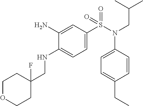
C1(N)=CC(S(N(C2=CC=C(CC)C=C2)CC(C)C)(=O)=O)=CC=C1NCC1(F)CCOCC1
